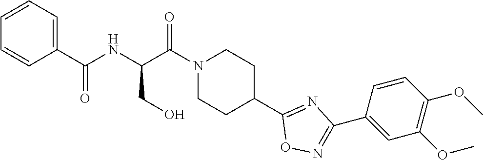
C1=CC=C(C(NC(C(N2CCC(C3=NC(C4=CC(OC)=C(OC)C=C4)=NO3)CC2)=O)CO)=O)C=C1
